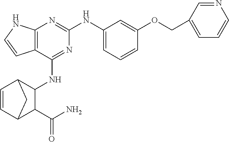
C12=C(C(NC3C4C=CC(C3C(N)=O)C4)=NC(NC3=CC=CC(OCC4=CC=CN=C4)=C3)=N1)C=CN2
